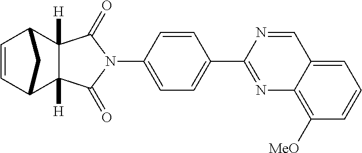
N1(C2=CC=C(C3=NC4=C([OMe])C=CC=C4C=N3)C=C2)C(=O)C2([H])C([H])(C1=O)C1C=CC2C1
